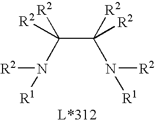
N(C(C(N([R2])[R1])([R2])[R2])([R2])[R2])([R2])[R1]
